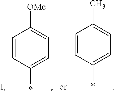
C1=CC(*)=CC=C1[OMe].C1=CC(*)=CC=C1C.I
